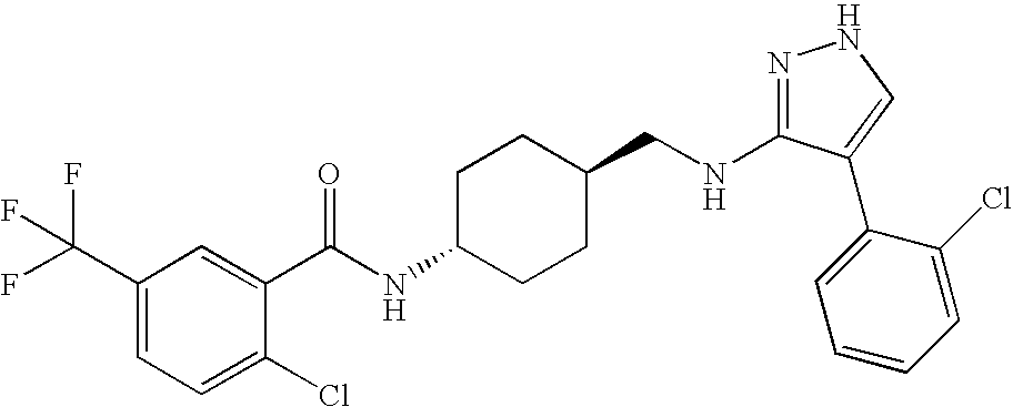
N1=C(NCC2CCC(NC(=O)C3=CC(C(F)(F)F)=CC=C3Cl)CC2)C(C2=CC=CC=C2Cl)=CN1
